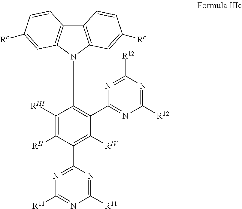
C12=C(N(C3=C(C4=NC([R12])=NC([R12])=N4)C([RIV])=C(C4=NC([R11])=NC([R11])=N4)C([RII])=C3[RIII])C3=C1C=CC([Rc])=C3)C=C([Rc])C=C2
